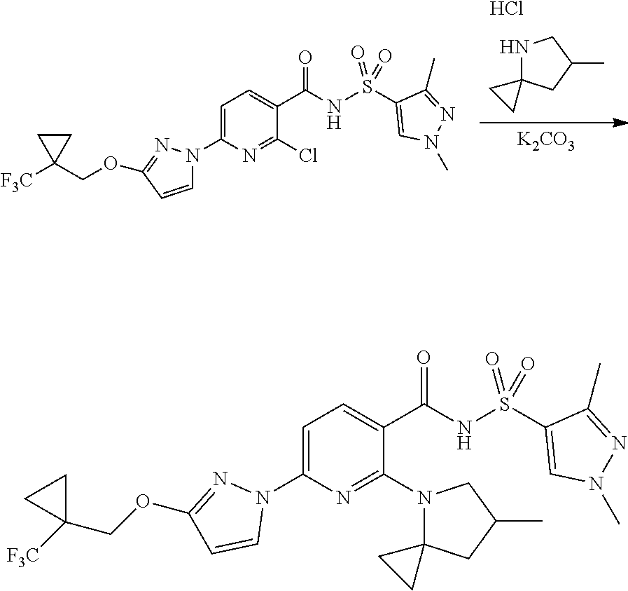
Cl.C1(N2C=CC(OCC3([F3C])CC3)=N2)=CC=C(C(=O)NS(C2=CN(C)N=C2C)(=O)=O)C(Cl)=N1.[K2CO3].CC1CC2(CC2)NC1.C1(N2N=C(OCC3([F3C])CC3)C=C2)=CC=C(C(NS(C2=CN(C)N=C2C)(=O)=O)=O)C(N2CC(C)CC23CC3)=N1
